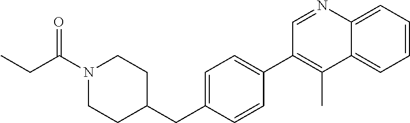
C1=C(CC2CCN(C(CC)=O)CC2)C=CC(C2=C(C)C3=CC=CC=C3N=C2)=C1
